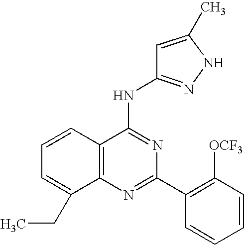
C12=C(N=C(C3=C([OCF3])C=CC=C3)N=C1NC1=NNC(C)=C1)C(CC)=CC=C2
